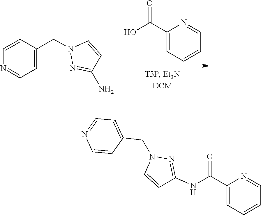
N1(CC2=CC=NC=C2)N=C(N)C=C1.C1=C(C(O)=O)N=CC=C1.C1=NC=CC(CN2C=CC(NC(C3=CC=CC=N3)=O)=N2)=C1
